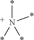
*N(*)(*)*
